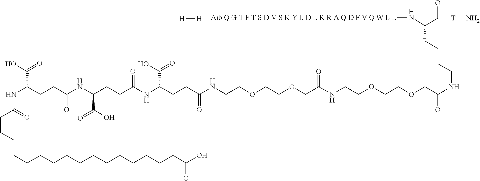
C(CCCCCCCCCCCCC(O)=O)CCCC(=O)NC(CCC(NC(CCC(NC(CCC(NCCOCCOCC(NCCOCCOCC(=O)NCCCCC([H N][Aib Q G T F T S D V S K Y L D L R R A Q D F V Q W L L])C([T]N)=O)=O)=O)C(O)=O)=O)C(O)=O)=O)C(O)=O.[H][H]
